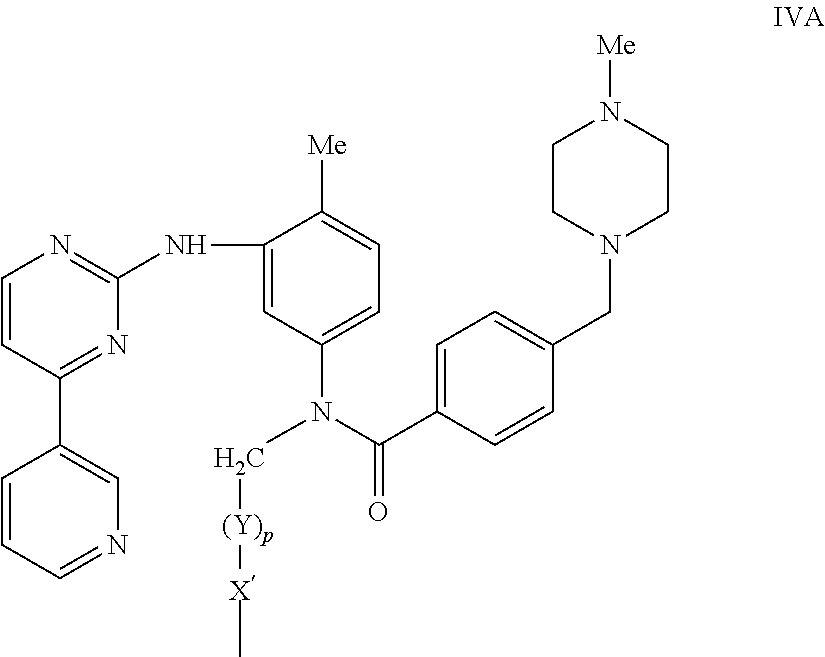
C1=CC(C2=CN=CC=C2)=NC(NC2=CC(N(C[(Y)p][X]C)C(C3=CC=C(CN4CCN([Me])CC4)C=C3)=O)=CC=C2[Me])=N1
